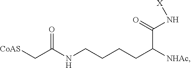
[CoAS]CC(NCCCCC([NHAc])C(=O)N[X])=O
